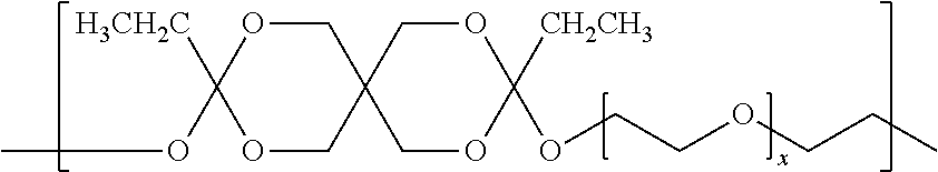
C1([H3CH2C])(OC)OCC2(CO1)COC([CH2CH3])(OCCOCCC)OC2
